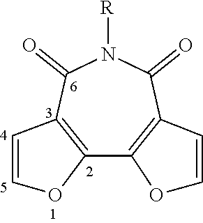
C12=C(C(=O)N([R])C(=O)C3=C1OC=C3)C=CO2
